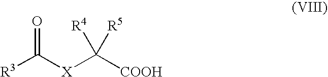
[R3]C([X]C([COOH])([R5])[R4])=O
